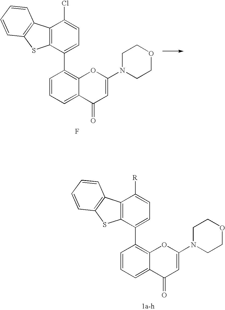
C1=CC=C2C(=C1C1=CC=C([R])C3=C1SC1=C3C=CC=C1)OC(N1CCOCC1)=CC2=O.C1=CC=C2C(=C1C1=CC=C(Cl)C3=C1SC1=C3C=CC=C1)OC(N1CCOCC1)=CC2=O.F
